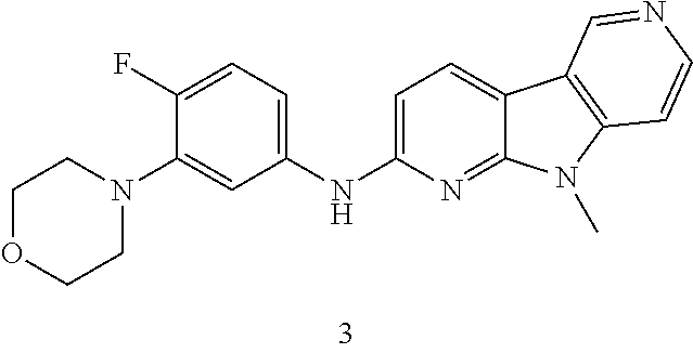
C1=C(NC2=CC=C(F)C(N3CCOCC3)=C2)N=C2C(=C1)C1=C(N2C)C=CN=C1
